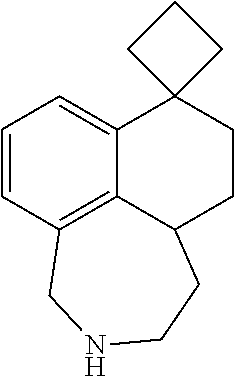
C1=CC2=C3C(=C1)C1(CCC3CCNC2)CCC1
